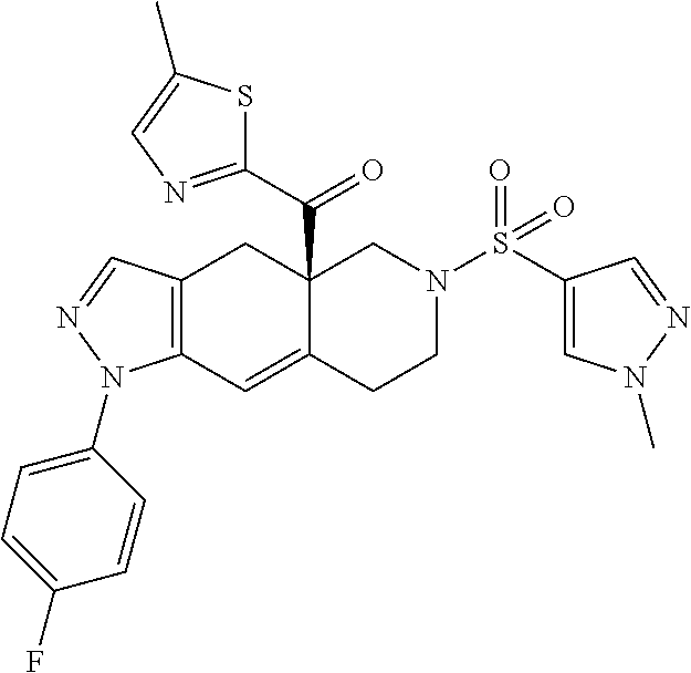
C12=C(C=C3C(C(C4=NC=C(C)S4)=O)(C1)CN(S(C1=CN(C)N=C1)(=O)=O)CC3)N(C1=CC=C(F)C=C1)N=C2
